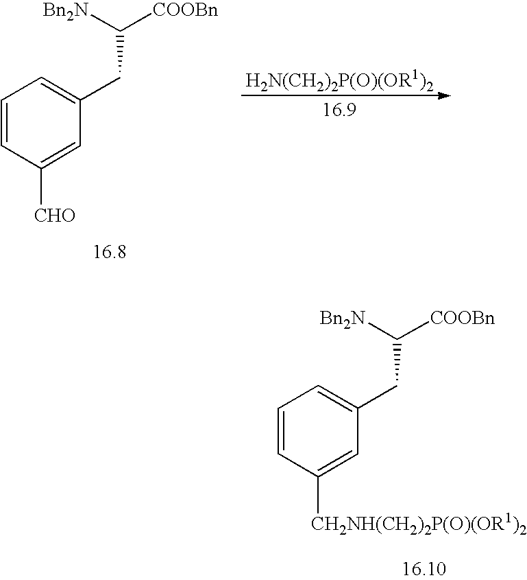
C1=CC([CHO])=CC(CC([COOBn])[Bn2N])=C1.C1=CC([CH2NH(CH2)2P(O)(OR1)2])=CC(CC([COOBn])[Bn2N])=C1
